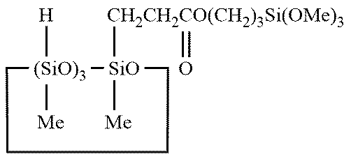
[(SiO)3]1([H])([Me])[SiO]([CH2CH2CO(CH2)3Si(OMe)3]=O)([Me])CCCC1
